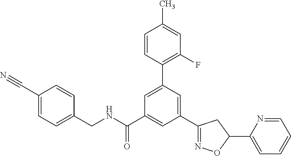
C1(CNC(C2=CC(C3=NOC(C4=CC=CC=N4)C3)=CC(C3=C(F)C=C(C)C=C3)=C2)=O)=CC=C(C#N)C=C1
